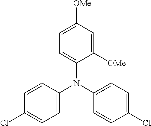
C1([OMe])=CC=C(N(C2=CC=C(Cl)C=C2)C2=CC=C(Cl)C=C2)C([OMe])=C1
